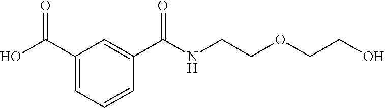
C1(C(O)=O)=CC=CC(C(NCCOCCO)=O)=C1
